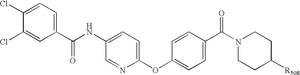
C1(C(NC2=CC=C(OC3=CC=C(C(N4CCC([R508])CC4)=O)C=C3)N=C2)=O)=CC=C(Cl)C(Cl)=C1
